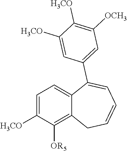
C1=C([H3CO])C([OR5])=C2C(=C1)C(C1=CC([OCH3])=C([H3CO])C([H3CO])=C1)=CC=CC2
